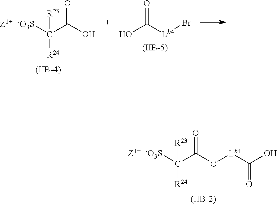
O=C(O)C([-O3S])([R23])[R24].[Z1+].[(IIB-4)].O=C(O)[Lb4]Br.[(IIB-5)].O=C(O[Lb4]C(O)=O)C([-O3S])([R23])[R24].[Z1+].[(IIB-2)]
